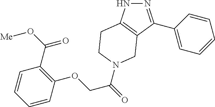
N1N=C(C2=CC=CC=C2)C2=C1CCN(C(COC1=C(C(O[Me])=O)C=CC=C1)=O)C2
